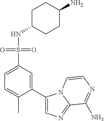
C1(C)=CC=C(S(NC2CCC(N)CC2)(=O)=O)C=C1C1=CN=C2N1C=CN=C2N
